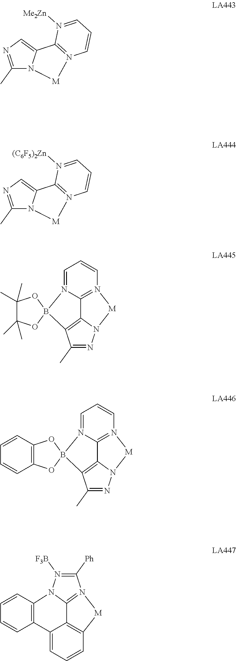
C1(C)=NC=C2N1[M]N1=C2N([Me2Zn])=CC=C1.C1(C)=NC=C2N1[M]N1=C2N([(C6F5)2Zn])=CC=C1.C1=N2C3=N(C=C1)[M]N1C3=C(C(C)=N1)B21OC2=C(C=CC=C2)O1.C1=N2C3=N(C=C1)[M]N1C3=C(C(C)=N1)B21OC(C)(C)C(C)(C)O1.C1=C2C3=C(C=C1)[M]N1=C3N(N([F3B])=C1[Ph])C1=C2C=CC=C1
